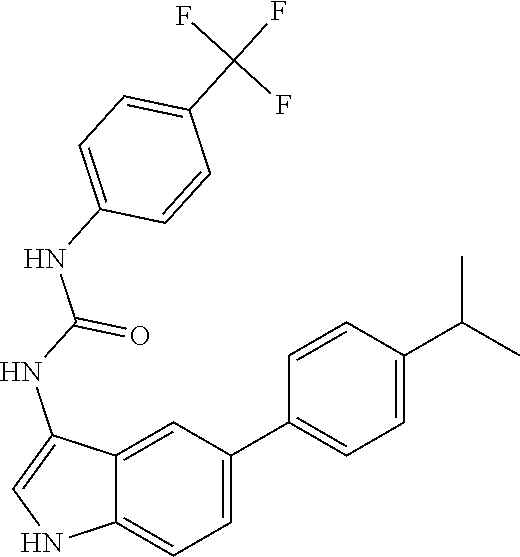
N1C=C(NC(NC2=CC=C(C(F)(F)F)C=C2)=O)C2=CC(C3=CC=C(C(C)C)C=C3)=CC=C12
